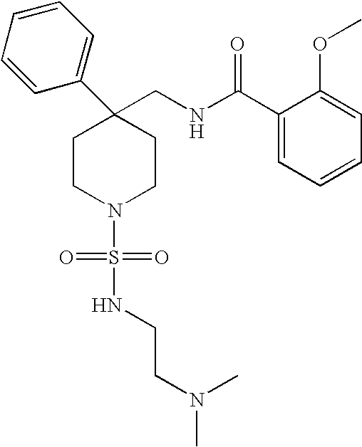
C1(CNC(C2=CC=CC=C2OC)=O)(C2=CC=CC=C2)CCN(S(=O)(=O)NCCN(C)C)CC1
